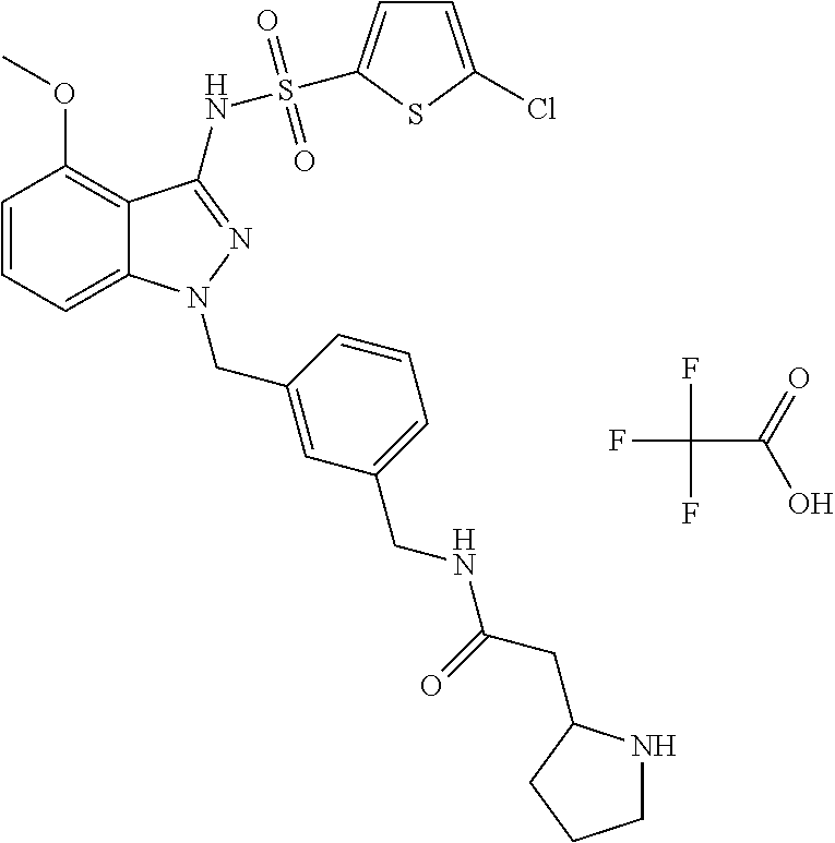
FC(C(=O)O)(F)F.C1=CC=C2C(=C1OC)C(NS(=O)(=O)C1=CC=C(Cl)S1)=NN2CC1=CC(CNC(CC2NCCC2)=O)=CC=C1
